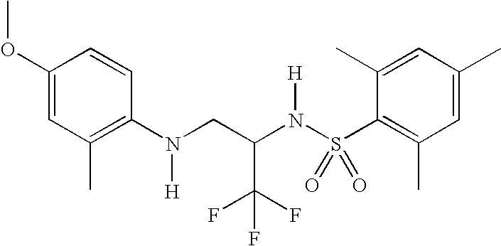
C1(OC)=CC(C)=C(N(CC(N(S(C2=C(C)C=C(C)C=C2C)(=O)=O)[H])C(F)(F)F)[H])C=C1
